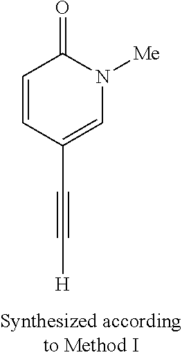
[H]C#CC1=CN([Me])C(=O)C=C1
